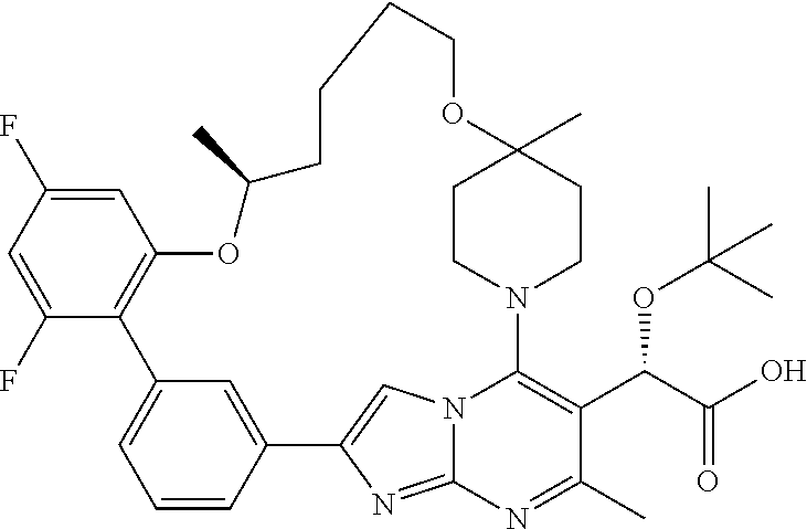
C1=C(F)C=C(F)C2=C1OC(C)CCCCOC1(C)CCN(C3=C(C(C(O)=O)OC(C)(C)C)C(C)=NC4=NC(=CN43)C3=CC2=CC=C3)CC1
